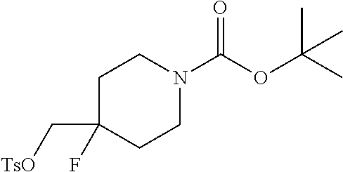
C1C(C[TsO])(F)CCN(C(OC(C)(C)C)=O)C1
